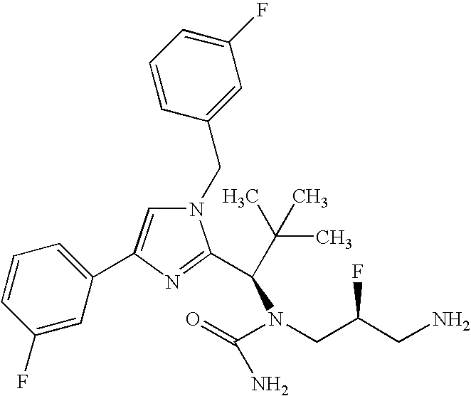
C1=CC=C(F)C=C1CN1C=C(C2=CC=CC(F)=C2)N=C1C(N(C(=O)N)CC(CN)F)C(C)(C)C
